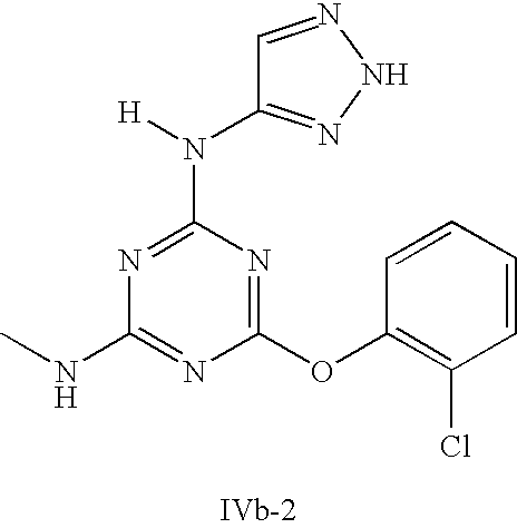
C1(N(C2=NNN=C2)[H])=NC(NC)=NC(OC2=C(Cl)C=CC=C2)=N1
